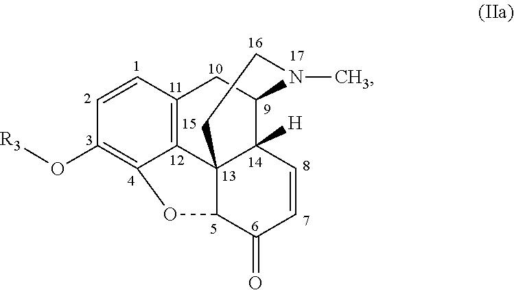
C1=CC2=C3C(=C1O[R3])OC1C34C([H])(C(C2)N(C)CC4)C=CC1=O
